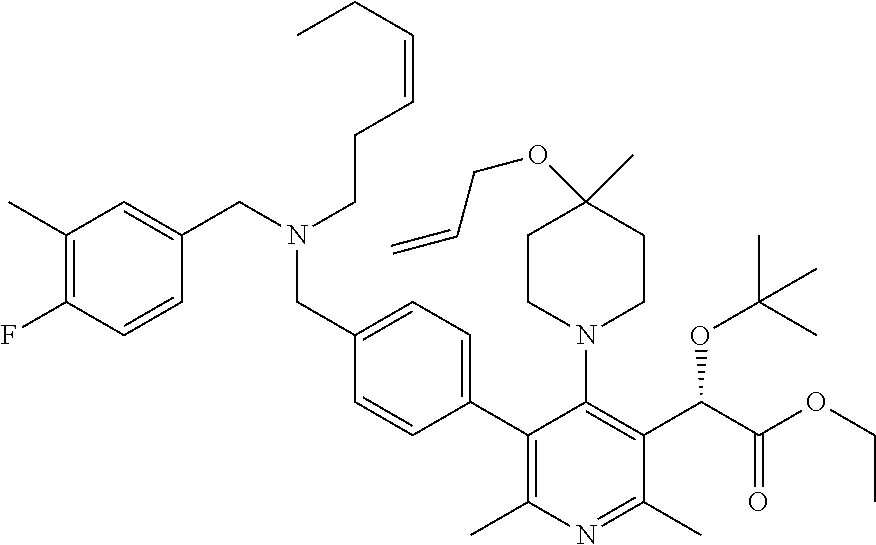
C1(C2=CC=C(CN(CC3=CC(C)=C(F)C=C3)CCC=CCC)C=C2)=C(C)N=C(C)C(C(C(OCC)=O)OC(C)(C)C)=C1N1CCC(C)(OCC=C)CC1
